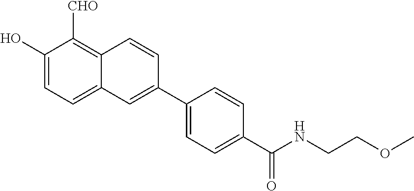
C1(O)=CC=C2C(=C1[CHO])C=CC(C1=CC=C(C(NCCOC)=O)C=C1)=C2
